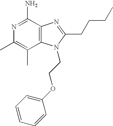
N1=C(N)C2=C(C(C)=C1C)N(CCOC1=CC=CC=C1)C(CCCC)=N2
